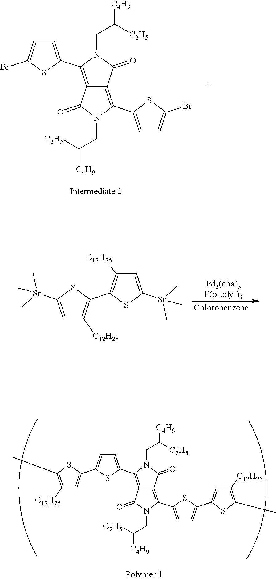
C1=C(C2=C3C(=C(C4=CC=C(Br)S4)N(CC([C2H5])[C4H9])C3=O)C(=O)N2CC([C2H5])[C4H9])SC(Br)=C1.C1=C([Sn](C)(C)C)SC(C2=C([C12H25])C=C([Sn](C)(C)C)S2)=C1[C12H25].C1=C(C2=C3C(=C(C4=CC=C(C5=CC([C12H25])=C(C)S5)S4)N(CC([C2H5])[C4H9])C3=O)C(=O)N2CC([C2H5])[C4H9])SC(C2=CC([C12H25])=C(C)S2)=C1
